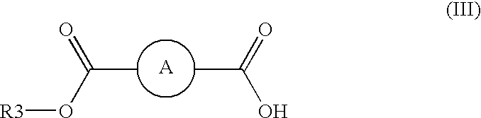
CC(O[R3])=O.CC(=O)O.[A]
